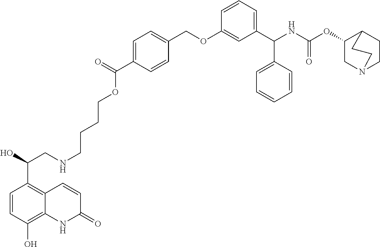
C1(OC(NC(C2=CC=CC(OCC3=CC=C(C(=O)OCCCCNCC(O)C4=C5C(=C(O)C=C4)NC(=O)C=C5)C=C3)=C2)C2=CC=CC=C2)=O)CN2CCC1CC2
